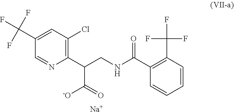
C1(C(F)(F)F)=CC(Cl)=C(C(CNC(C2=C(C(F)(F)F)C=CC=C2)=O)C(=O)[-O])N=C1.[Na]
